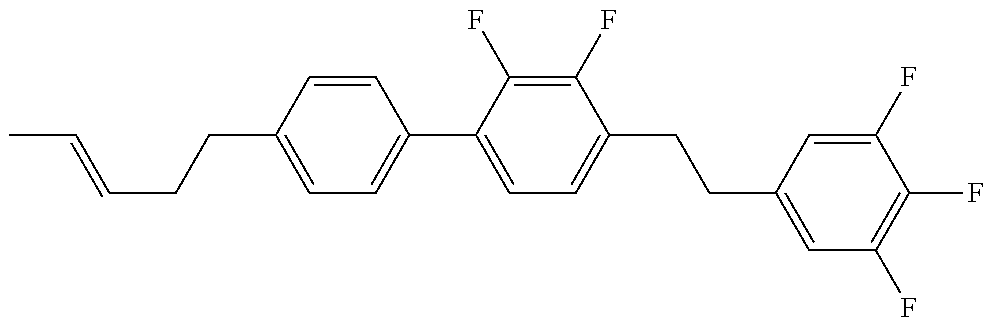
C1=C(CCC=CC)C=CC(C2=CC=C(CCC3=CC(F)=C(F)C(F)=C3)C(F)=C2F)=C1
